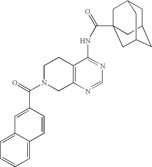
C1N(C(=O)C2=CC3=CC=CC=C3C=C2)CC2=C(C1)C(NC(=O)C13CC4CC(CC(C1)C4)C3)=NC=N2
